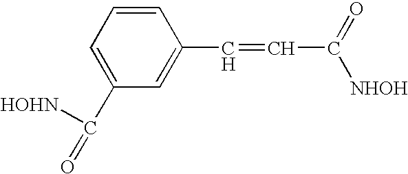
C1(C(=O)[HOHN])=CC=CC(C=CC([NHOH])=O)=C1
